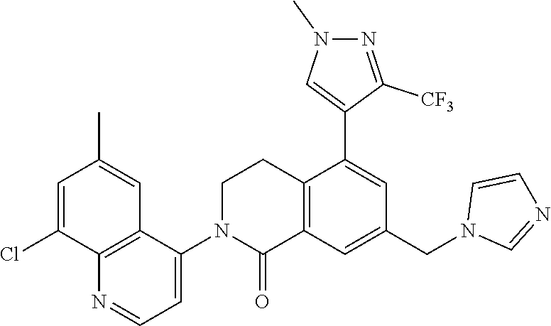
C12=C(C=C(CN3C=NC=C3)C=C1C1=CN(C)N=C1[CF3])C(=O)N(C1=CC=NC3=C1C=C(C)C=C3Cl)CC2
